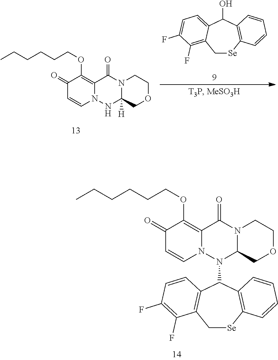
C1[Se]C2=C(C(O)C3=CC=C(F)C(F)=C13)C=CC=C2.C1(=O)C=CN2C(=C1OCCCCCC)C(=O)N1C([H])(N2)COCC1.C1(=O)C=CN2C(=C1OCCCCCC)C(=O)N1C(N2C2C3=C([Se]CC4=C2C=CC(F)=C4F)C=CC=C3)COCC1
